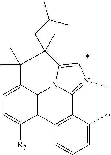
C1=C2C3=C(C([R7])=C1)C1=C(C4=N(C)C=C(N34)C(CC(C)C)(C)C2(C)C)C(C)=CC=C1
